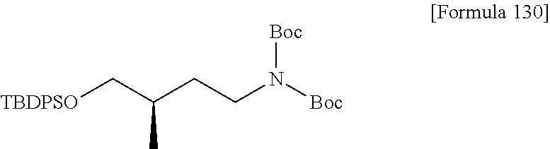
[TBDPSO]CC(CCN([Boc])[Boc])C
